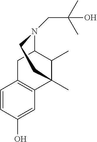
C1(O)=CC2=C(C=C1)CC1C(C)C2(C)CCN1CC(C)(C)O
